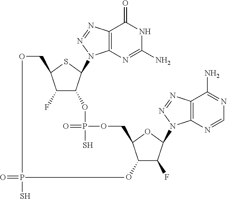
O=PS.C12=C(N=C(N)NC1=O)N(C1C(OP(=O)(S)OCC3C(O)C(F)C(N4C5=C(C(N)=NC=N5)N=N4)O3)C(F)C(CO)S1)N=N2
